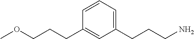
C1(CCCOC)=CC(CCCN)=CC=C1
